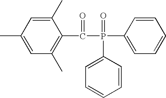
C1=C(C)C=C(C)C(C(P(C2=CC=CC=C2)(=O)C2=CC=CC=C2)=O)=C1C
